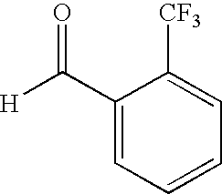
[H]C(=O)C1=CC=CC=C1[CF3]
